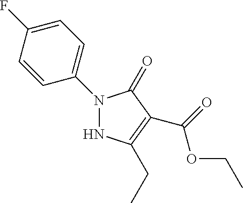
C1=C(F)C=CC(N2NC(CC)=C(C(=O)OCC)C2=O)=C1
